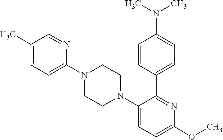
N1(C2=CC=C(C)C=N2)CCN(C2=CC=C(OC)N=C2C2=CC=C(N(C)C)C=C2)CC1
